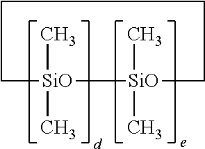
C1[SiO](C)(C)[SiO](C)(C)CCC1
